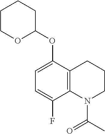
C1=C(F)C2=C(C(OC3OCCCC3)=C1)CCCN2C(C)=O
